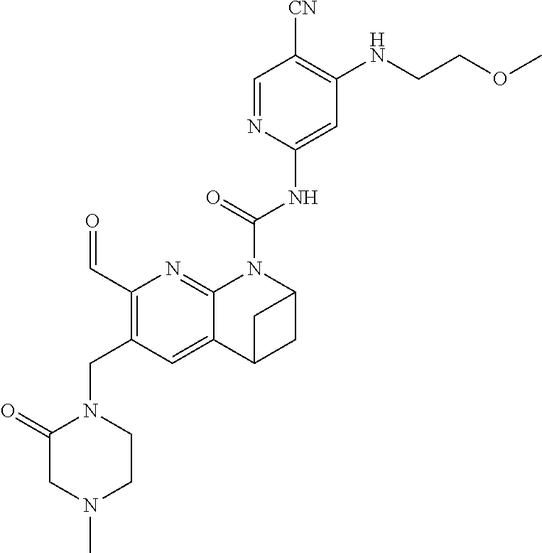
C1(C=O)=C(CN2C(=O)CN(C)CC2)C=C2C(=N1)N(C(NC1=CC(NCCOC)=C([CN])C=N1)=O)C1CC2C1
